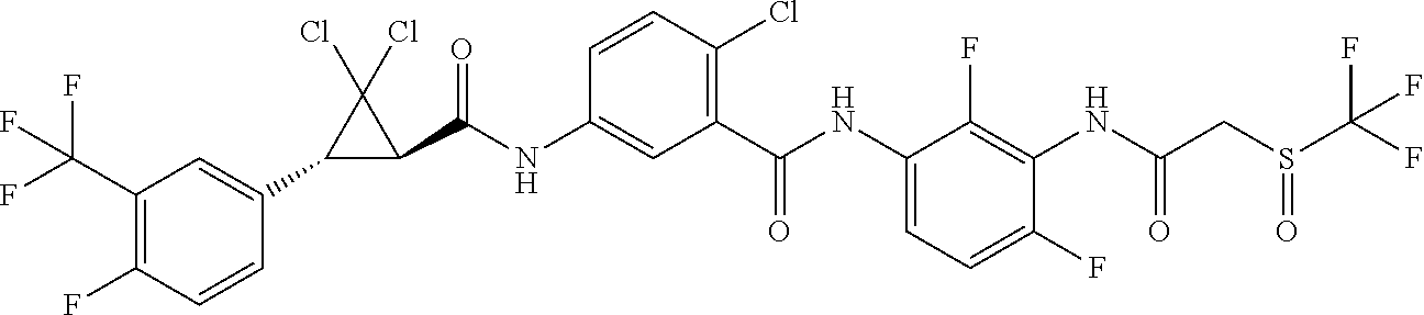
C1(C(NC2=CC(C(NC3=CC=C(F)C(NC(=O)CS(C(F)(F)F)=O)=C3F)=O)=C(Cl)C=C2)=O)C(Cl)(Cl)C1C1=CC(C(F)(F)F)=C(F)C=C1
